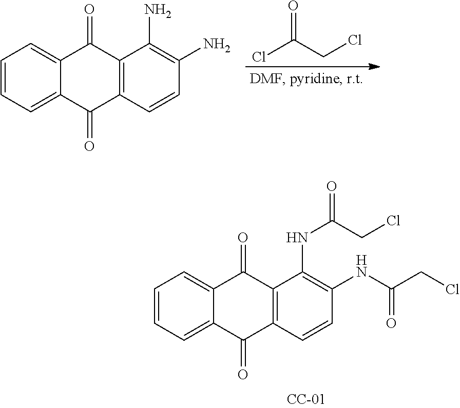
C1=CC=C2C(=C1)C(=O)C1=C(C2=O)C=CC(NC(CCl)=O)=C1NC(=O)CCl.O=C(CCl)Cl.C1=CC=C2C(=C1)C(=O)C1=C(C2=O)C=CC(N)=C1N
